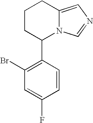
C12=CN=CN1C(C1=C(Br)C=C(F)C=C1)CCC2
